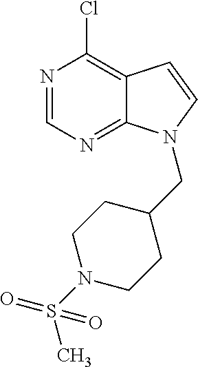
N1=CN=C2C(=C1Cl)C=CN2CC1CCN(S(C)(=O)=O)CC1
